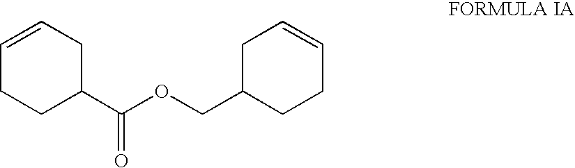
C1=CCC(C(OCC2CCC=CC2)=O)CC1
